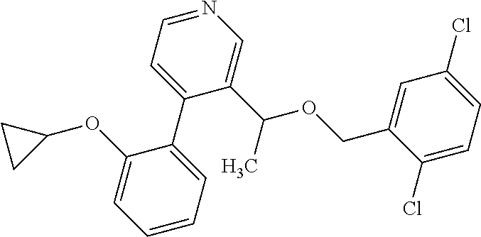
C1(OC2CC2)=CC=CC=C1C1=CC=NC=C1C(C)OCC1=CC(Cl)=CC=C1Cl
